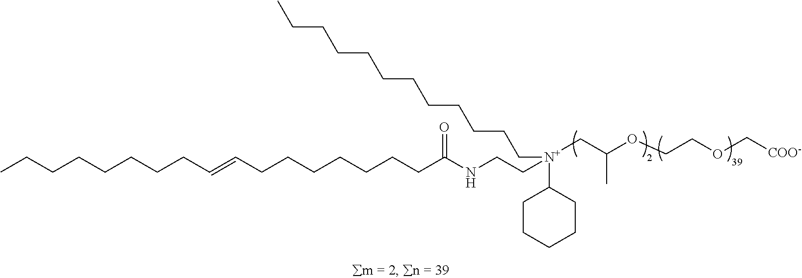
C1CCCCC1[N+](CCNC(CCCCCCCC=CCCCCCCCC)=O)(CC(OCCOC[COO-])C)CCCCCCCCCCCC
